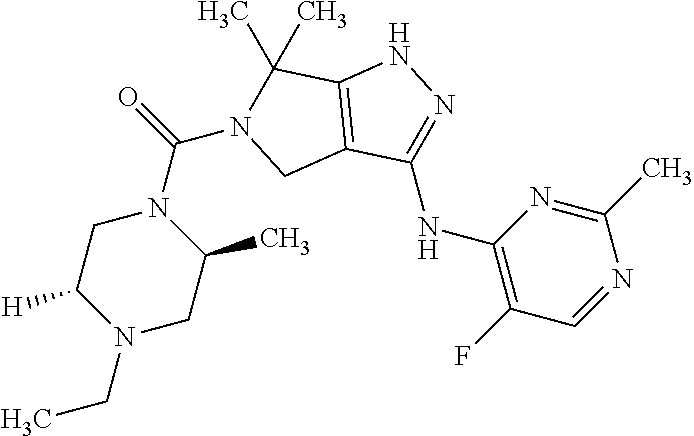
N1=C(NC2=C(F)C=NC(C)=N2)C2=C(N1)C(C)(C)N(C(=O)N1CC([H])N(CC)CC1C)C2
